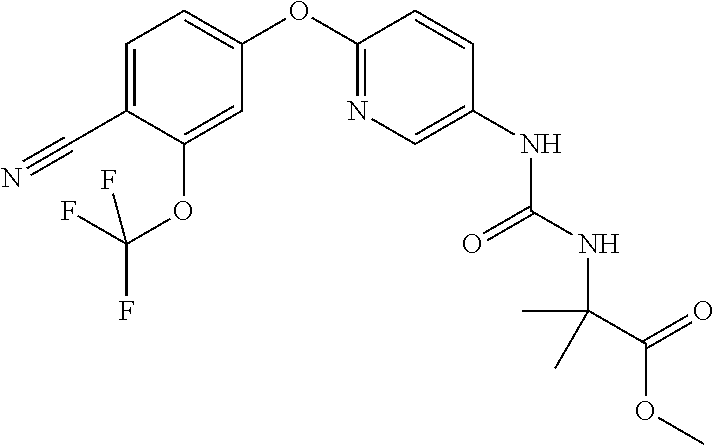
C1(OC2=NC=C(NC(NC(C(=O)OC)(C)C)=O)C=C2)=CC=C(C#N)C(OC(F)(F)F)=C1
